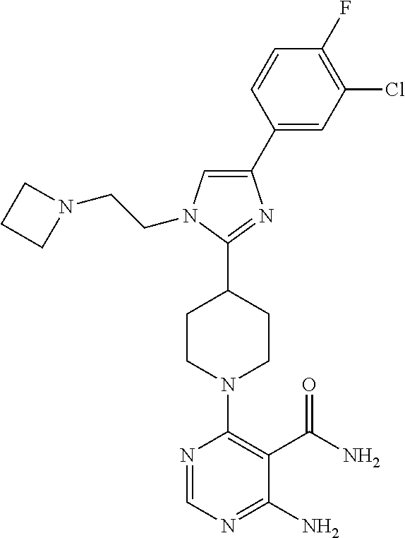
C1(C2=CC(Cl)=C(F)C=C2)=CN(CCN2CCC2)C(C2CCN(C3=C(C(=O)N)C(N)=NC=N3)CC2)=N1
